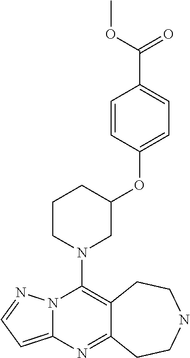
N12C(=CC=N1)N=C1C(=C2N2CC(OC3=CC=C(C(OC)=O)C=C3)CCC2)CCNCC1
